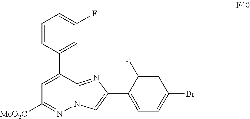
C1=C(C2=CC(F)=CC=C2)C2=NC(C3=CC=C(Br)C=C3F)=CN2N=C1[MeO2C]
